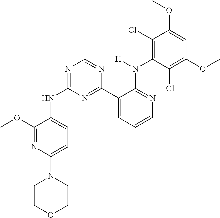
C1(OC)=NC(N2CCOCC2)=CC=C1NC1=NC=NC(C2=CC=CN=C2N(C2=C(Cl)C(OC)=CC(OC)=C2Cl)[H])=N1
